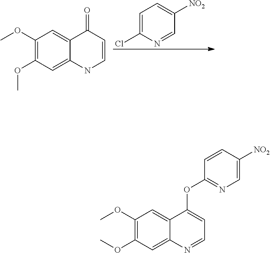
C1=C(Cl)N=CC([NO2])=C1.C1(OC)=C(OC)C=C2C(=C1)C(=O)C=CN2.C1(OC)=C(OC)C=C2C(=C1)C(OC1=NC=C([NO2])C=C1)=CC=N2
